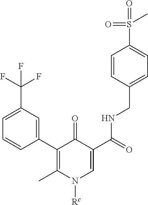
C1=CC(C2=C(C)N([Rc])C=C(C(=O)NCC3=CC=C(S(=O)(=O)C)C=C3)C2=O)=CC(C(F)(F)F)=C1
